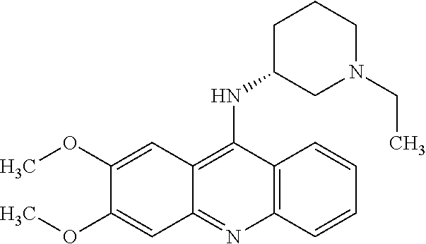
C12=C(N=C3C(=C1NC1CN(CC)CCC1)C=C(OC)C(OC)=C3)C=CC=C2
